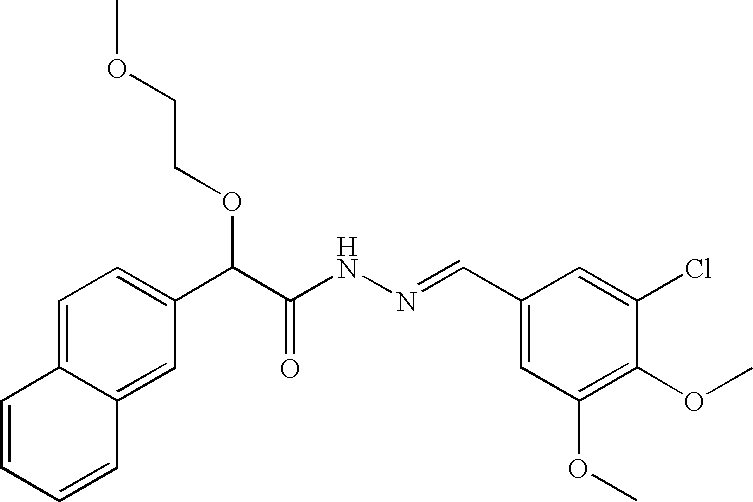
C1=C2C(=CC(C(C(NN=CC3=CC(OC)=C(OC)C(Cl)=C3)=O)OCCOC)=C1)C=CC=C2
